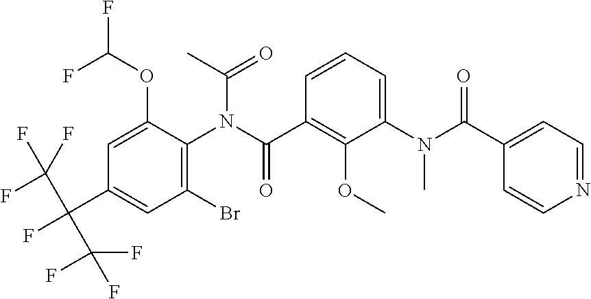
C1=CC=C(N(C(C2=CC=NC=C2)=O)C)C(OC)=C1C(N(C1=C(Br)C=C(C(C(F)(F)F)(C(F)(F)F)F)C=C1OC(F)F)C(=O)C)=O
